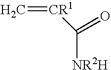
C=[CR1]C(=O)[NR2H]
